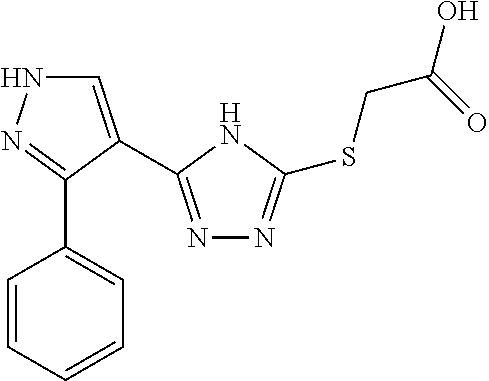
N1=C(C2=CNN=C2C2=CC=CC=C2)NC(SCC(O)=O)=N1
